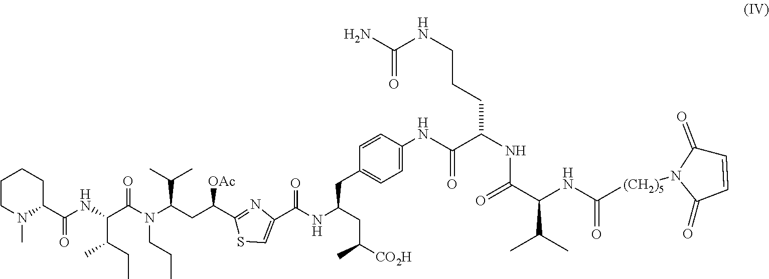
C1CN(C)C(C(NC(C(CC)C)C(N(CCC)C(CC([OAc])C2=NC(C(NC(CC3=CC=C(NC(=O)C(CCCNC(N)=O)NC(C(C(C)C)NC(=O)[(CH2)5]N4C(=O)C=CC4=O)=O)C=C3)CC([CO2H])C)=O)=CS2)C(C)C)=O)=O)CC1
